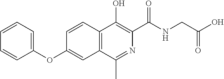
C1=CC(OC2=CC3=C(C(O)=C(C(=O)NCC(=O)O)N=C3C)C=C2)=CC=C1
